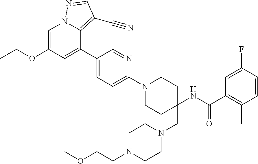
C1=C(OCC)C=C(C2=CC=C(N3CCC(CN4CCN(CCOC)CC4)(NC(C4=C(C)C=CC(F)=C4)=O)CC3)N=C2)C2=C(C#N)C=NN12
